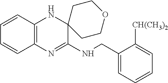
C1=CC2=C(C=C1)N=C(NCC1=CC=CC=C1[CH(CH3)2])C1(N2)CCOCC1
